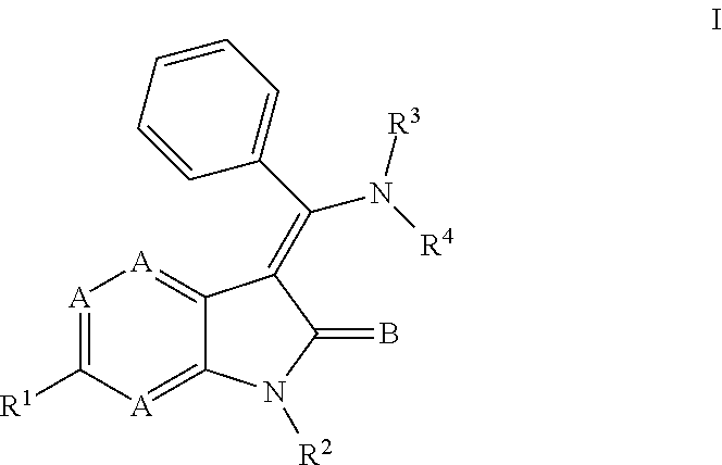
[A]1=C([R1])[A]=C2C(=[A]1)C(=C(N([R4])[R3])C1=CC=CC=C1)C(=B)N2[R2]
